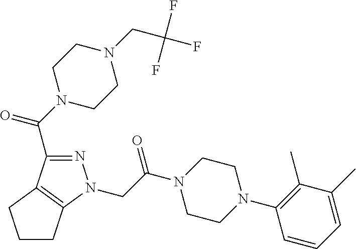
N1=C(C(N2CCN(CC(F)(F)F)CC2)=O)C2=C(N1CC(N1CCN(C3=C(C)C(C)=CC=C3)CC1)=O)CCC2
